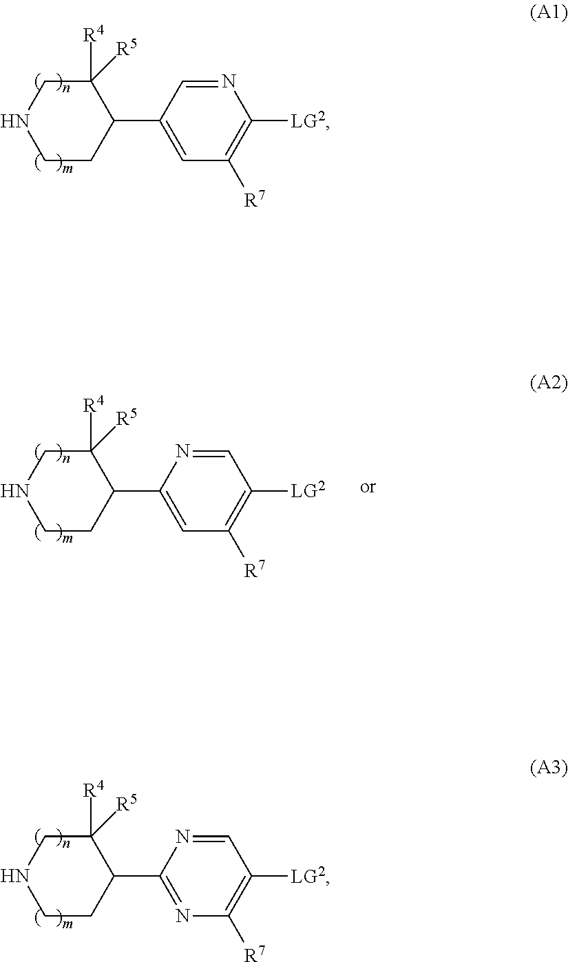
N1CCC(C2=CC([R7])=C([LG2])N=C2)C([R5])([R4])C1.N1CCC(C2=NC([R7])=C([LG2])C=N2)C([R5])([R4])C1.N1CCC(C2=CC([R7])=C([LG2])C=N2)C([R5])([R4])C1
